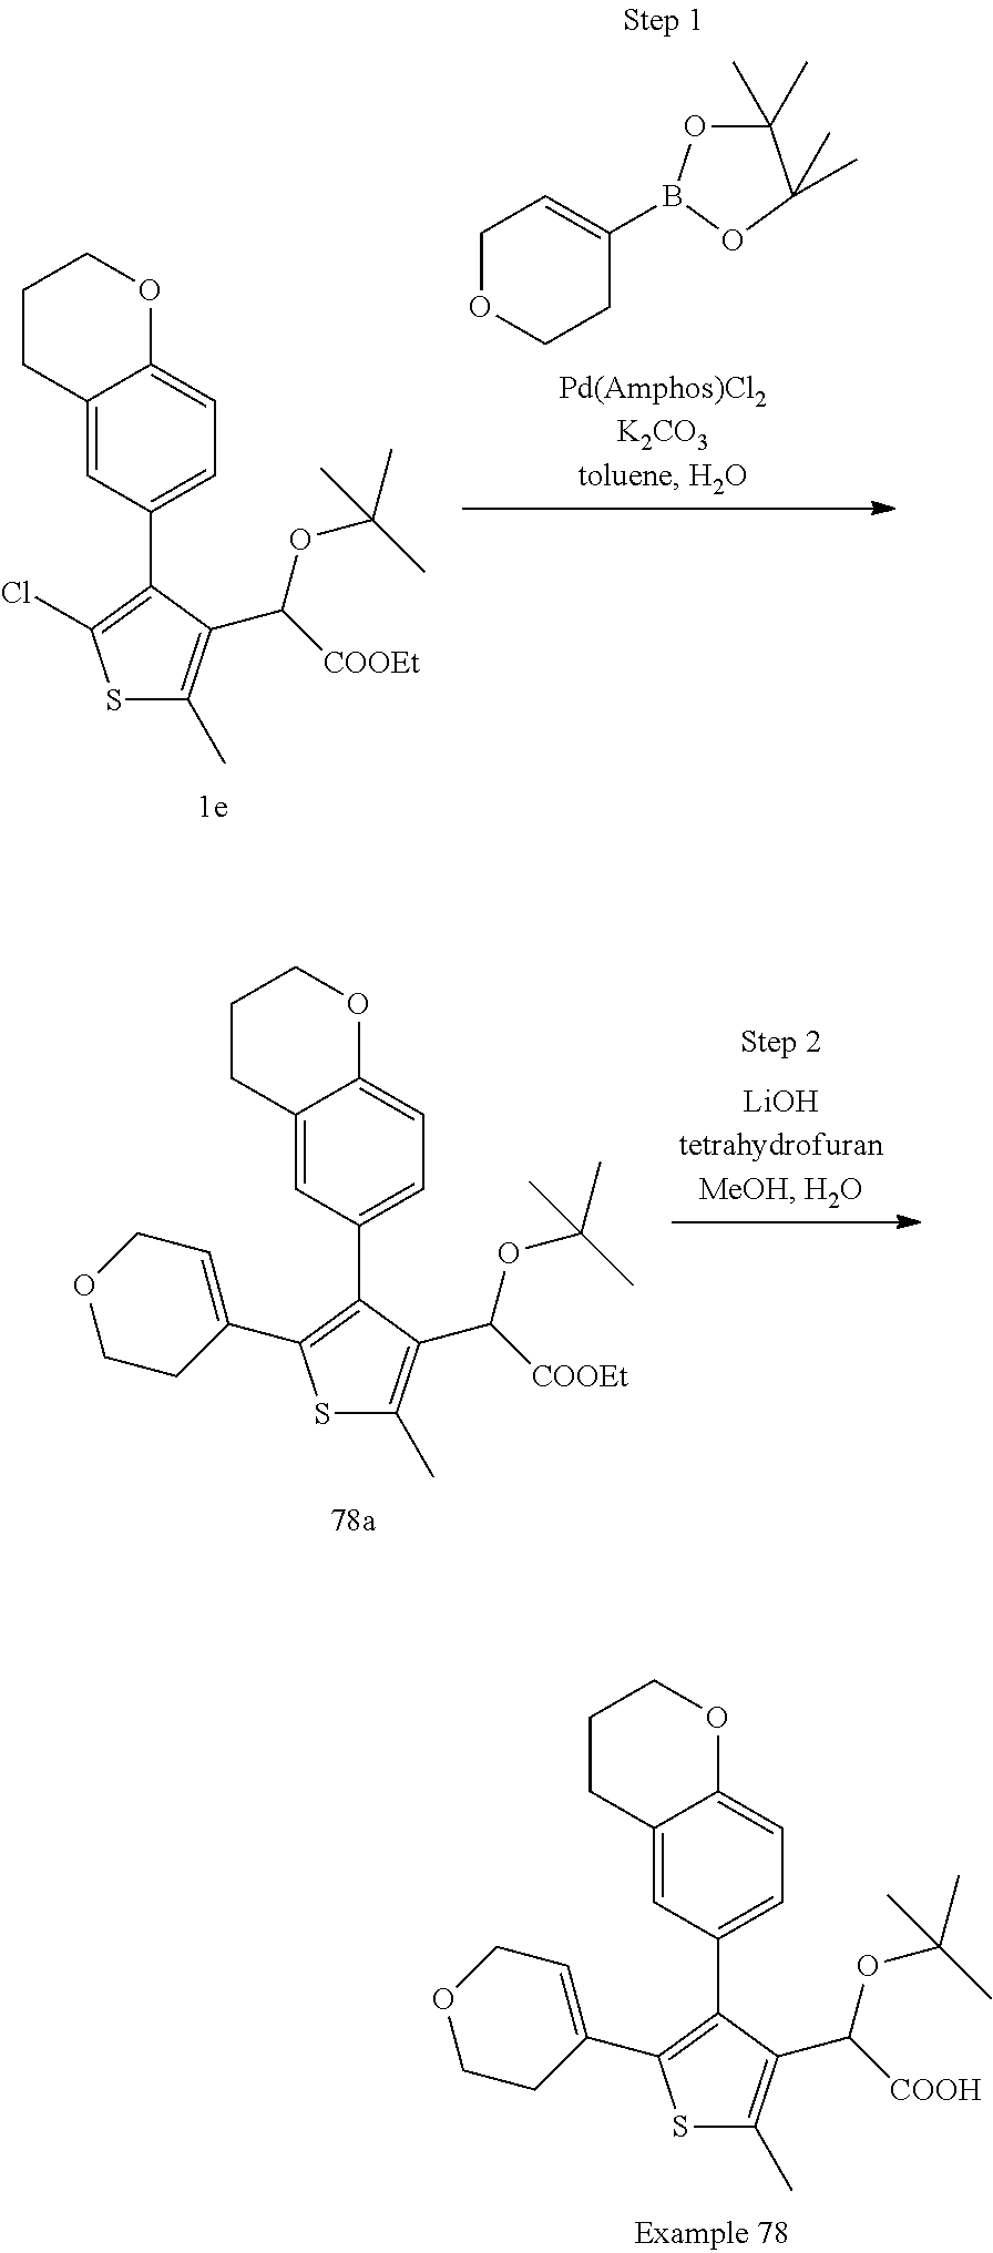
S1C(C)=C(C([COOEt])OC(C)(C)C)C(C2=CC=C3C(=C2)CCCO3)=C1Cl.C1OCCC(B2OC(C)(C)C(C)(C)O2)=C1.S1C(C)=C(C([COOH])OC(C)(C)C)C(C2=CC=C3C(=C2)CCCO3)=C1C1=CCOCC1.S1C(C)=C(C([COOEt])OC(C)(C)C)C(C2=CC=C3C(=C2)CCCO3)=C1C1=CCOCC1
